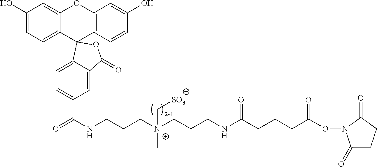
C1(O)=CC=C2C(=C1)OC1=C(C=CC(O)=C1)C21C2=CC=C(C(NCCC[N+](CCCNC(CCCC(ON3C(=O)CCC3=O)=O)=O)(C[SO3])C)=O)C=C2C(=O)O1
